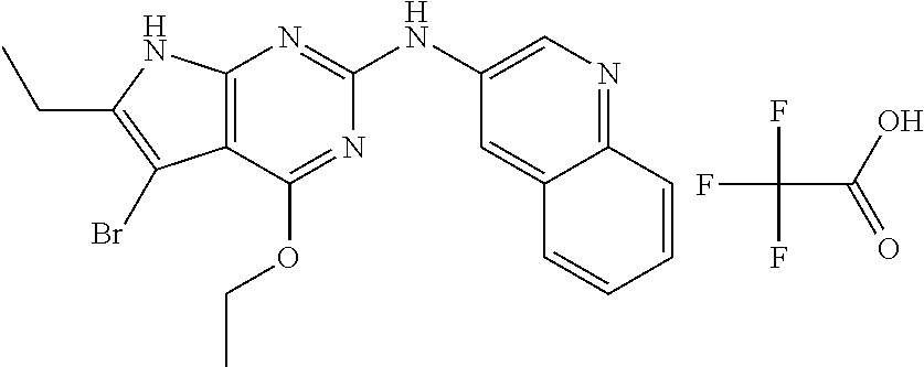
CCC1=C(Br)C2=C(N1)N=C(NC1=CN=C3C(=C1)C=CC=C3)N=C2OCC.FC(C(=O)O)(F)F
